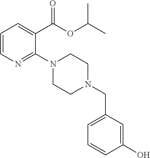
C1=CN=C(N2CCN(CC3=CC=CC(O)=C3)CC2)C(C(OC(C)C)=O)=C1
